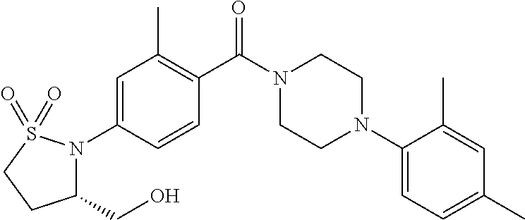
C1=C(N2C(CO)CCS2(=O)=O)C=CC(C(N2CCN(C3=CC=C(C)C=C3C)CC2)=O)=C1C
